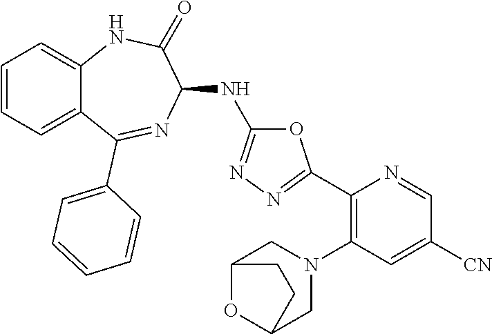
O1C(NC2C(=O)NC3=CC=CC=C3C(C3=CC=CC=C3)=N2)=NN=C1C1=C(N2CC3OC(C2)CC3)C=C([CN])C=N1
